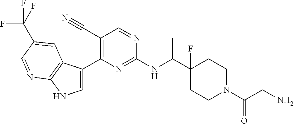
C1(C(NC2=NC(C3=CNC4=C3C=C(C(F)(F)F)C=N4)=C(C#N)C=N2)C)(F)CCN(C(CN)=O)CC1
